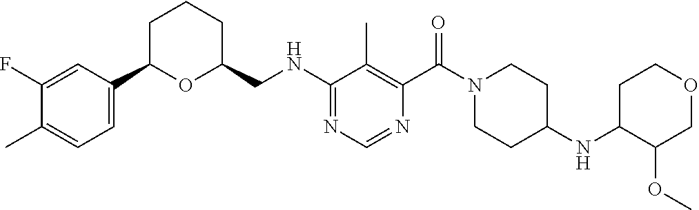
C1=C(C2OC(CNC3=NC=NC(C(N4CCC(NC5C(OC)COCC5)CC4)=O)=C3C)CCC2)C=C(F)C(C)=C1
